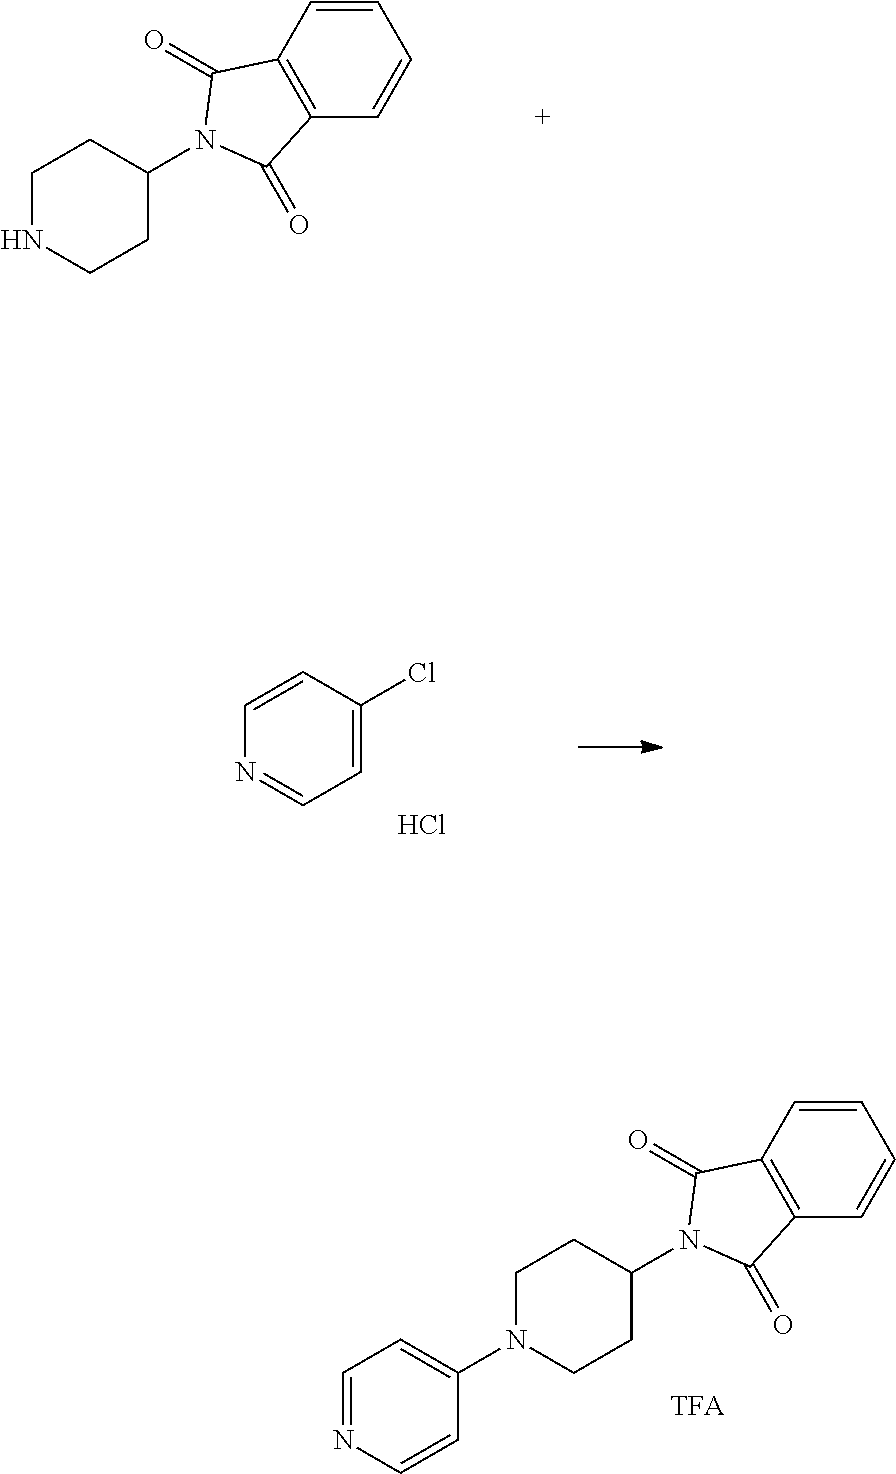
C1=CC2=C(C=C1)C(=O)N(C1CCNCC1)C2=O.C1=C(Cl)C=CN=C1.Cl.C1=CC2=C(C=C1)C(=O)N(C1CCN(C3=CC=NC=C3)CC1)C2=O
